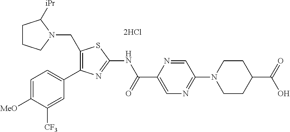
C1(CN2CCCC2[iPr])=C(C2=CC=C([MeO])C([CF3])=C2)N=C(NC(C2=CN=C(N3CCC(C(=O)O)CC3)C=N2)=O)S1
